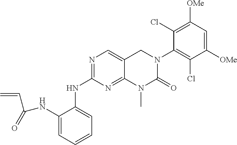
C1(NC(C=C)=O)=CC=CC=C1NC1=NC=C2C(=N1)N(C)C(=O)N(C1=C(Cl)C([OMe])=CC([OMe])=C1Cl)C2
